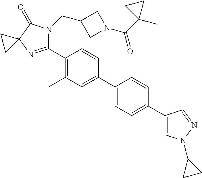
C1(C2=C(C)C=C(C3=CC=C(C4=CN(C5CC5)N=C4)C=C3)C=C2)=NC2(C(=O)N1CC1CN(C(C3(C)CC3)=O)C1)CC2
